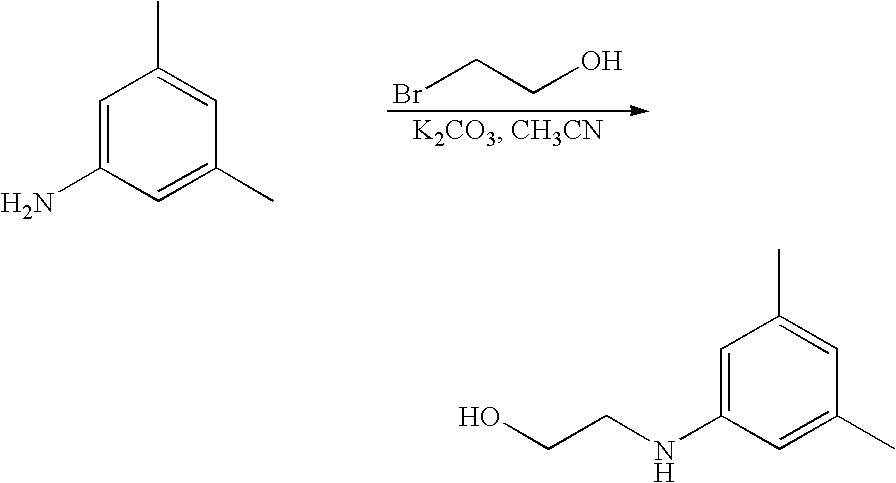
BrCCO.C1=C(N)C=C(C)C=C1C.C1=C(NCCO)C=C(C)C=C1C
